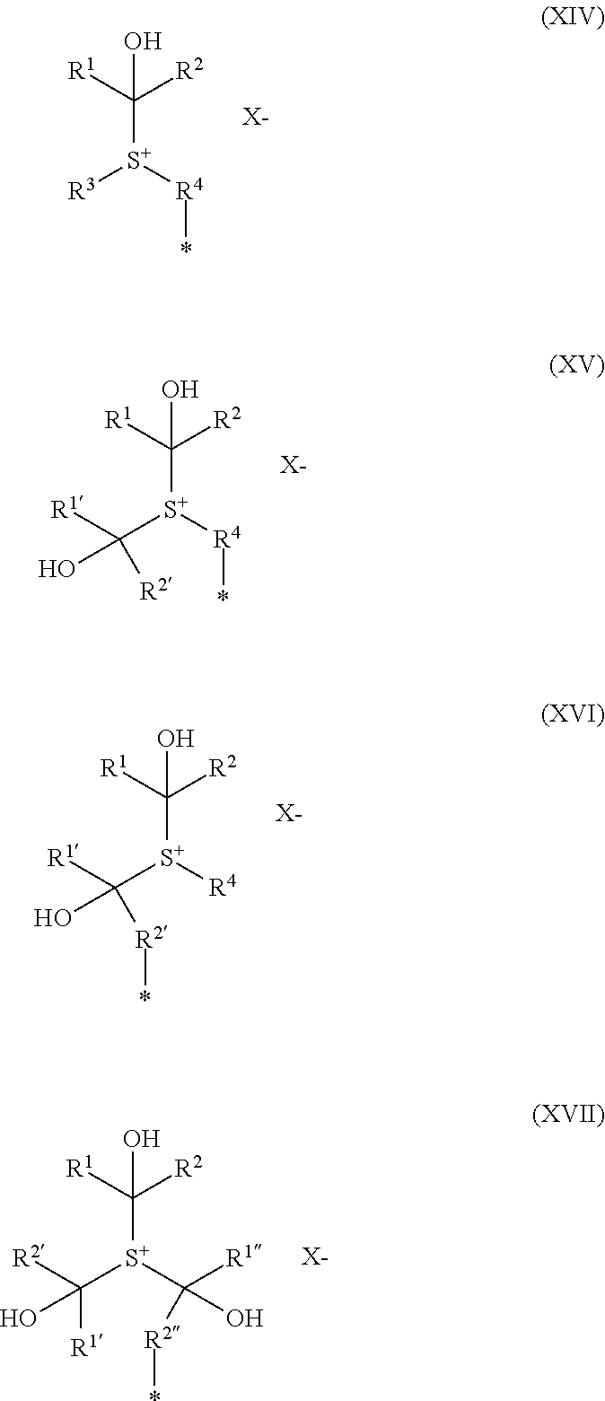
C(O)([S+]([R4]*)[R3])([R2])[R1].[X-].C(O)([S+]([R4]*)C([R2])([R1])O)([R2])[R1].[X-].C(O)([S+]([R4])C([R2]*)([R1])O)([R2])[R1].[X-].C(O)([S+](C([R2]*)([R1])O)C([R1])([R2])O)([R2])[R1].[X-]
